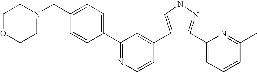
C1(C2=NC=CC(C3=CNN=C3C3=CC=CC(C)=N3)=C2)=CC=C(CN2CCOCC2)C=C1
